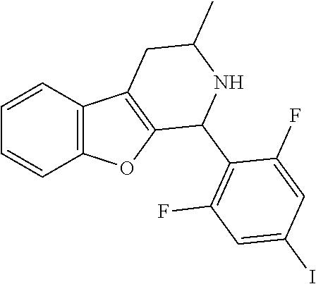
C1=CC2=C(C=C1)OC1=C2CC(C)NC1C1=C(F)C=C(I)C=C1F
